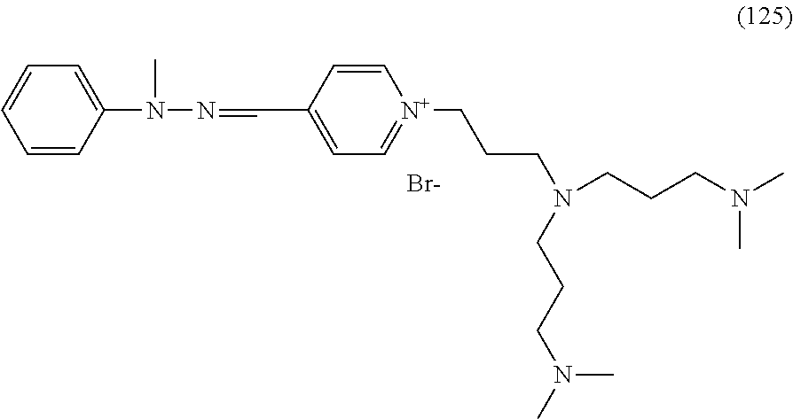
C1=CC(N(N=CC2=CC=[N+](CCCN(CCCN(C)C)CCCN(C)C)C=C2)C)=CC=C1.[Br-]
